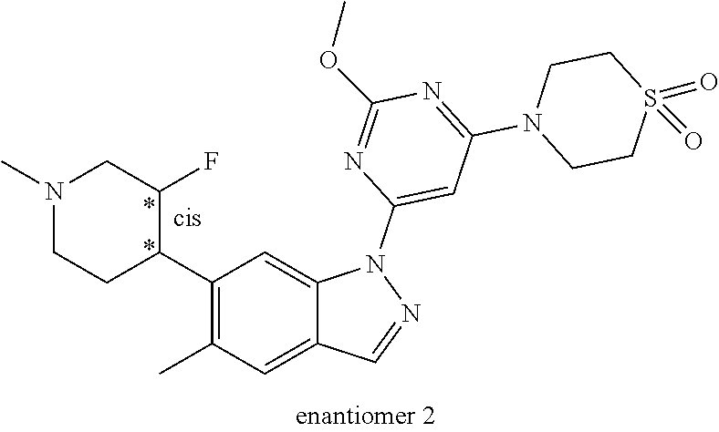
C1(C2C(F)CN(C)CC2)=C(C)C=C2C(=C1)N(C1=CC(N3CCS(=O)(=O)CC3)=NC(OC)=N1)N=C2
